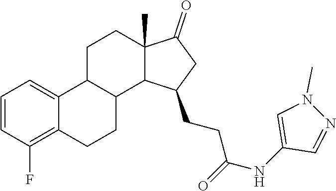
C1=CC(F)=C2C(=C1)C1C(CC2)C2C(C)(CC1)C(=O)CC2CCC(NC1=CN(C)N=C1)=O
